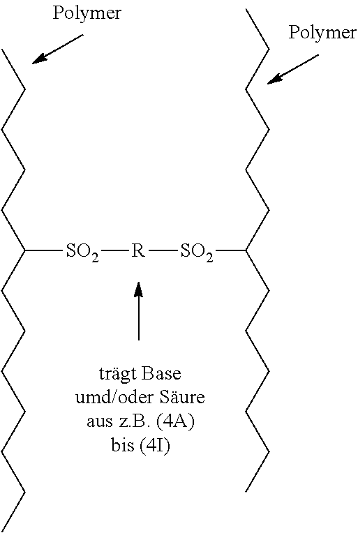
CCCCCC(CCCCCCC)[SO2][R][SO2]C(CCCCCC)CCCCCC
